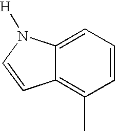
C1=CC=C2C(=C1C)C=CN2[H]
